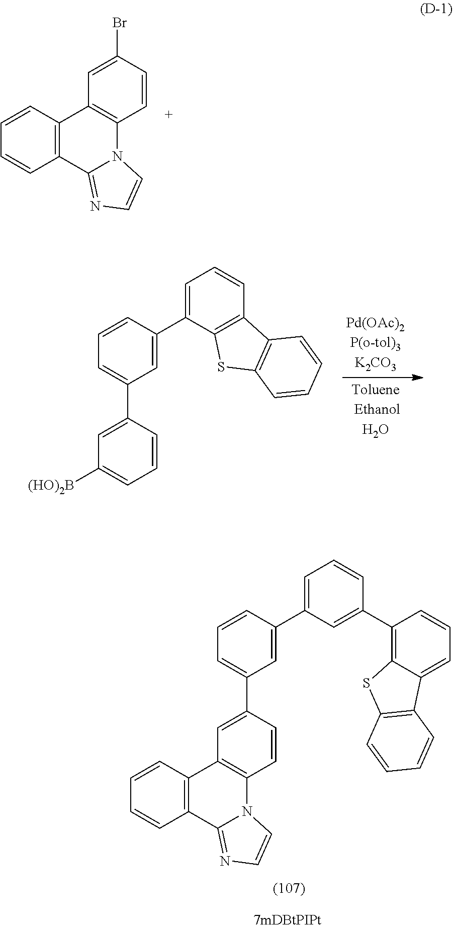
C1=CC(C2=CC=CC(C3=C4C(=CC=C3)C3=C(S4)C=CC=C3)=C2)=CC(C2=CC3=C(C=C2)N2C(=NC=C2)C2=C3C=CC=C2)=C1.C1(Br)=CC2=C(C=C1)N1C(=NC=C1)C1=C2C=CC=C1.C1=CC(C2=CC=CC3=C2SC2=C3C=CC=C2)=CC(C2=CC([(HO)2B])=CC=C2)=C1
